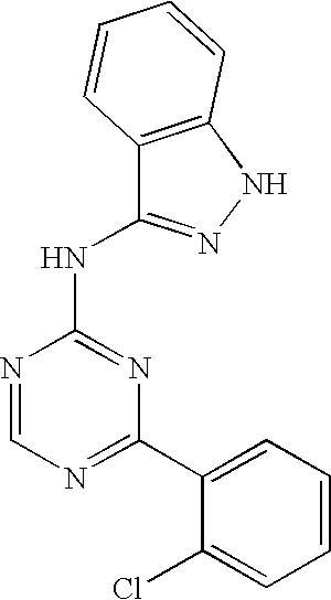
N1=C(C2=CC=CC=C2Cl)N=C(NC2=NNC3=C2C=CC=C3)N=C1
